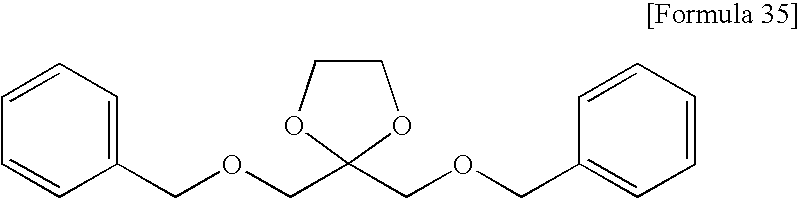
C1=CC=C(COCC2(COCC3=CC=CC=C3)OCCO2)C=C1
